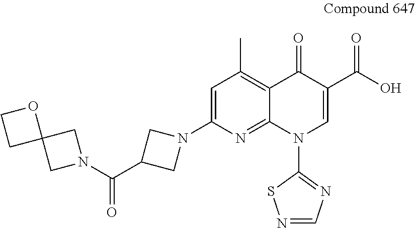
C1=C(N2CC(C(N3CC4(C3)OCC4)=O)C2)N=C2C(=C1C)C(=O)C(C(O)=O)=CN2C1=NC=NS1
